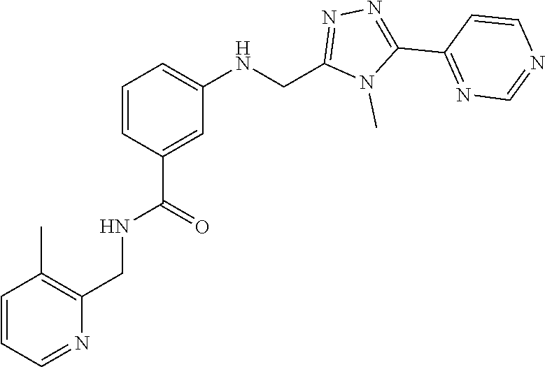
N1=C(C2=NN=C(CNC3=CC=CC(C(NCC4=C(C)C=CC=N4)=O)=C3)N2C)C=CN=C1
